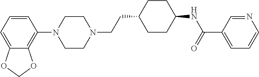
C1=CC=C2C(=C1N1CCN(CCC3CCC(NC(=O)C4=CC=CN=C4)CC3)CC1)OCO2
